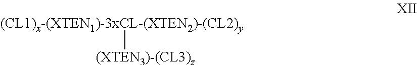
[(CL1)x-(XTEN1)-3xCL-(XTEN2)-(CL2)y][(XTEN3)-(CL3)z]
